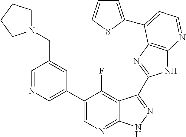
C1=NC=C(C2=CN=C3C(=C2F)C(C2=NC4=C(N2)N=CC=C4C2=CC=CS2)=NN3)C=C1CN1CCCC1
